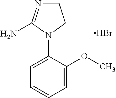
C1(N2CCN=C2N)=CC=CC=C1OC.Br
